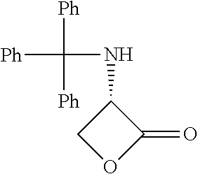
[Ph]C([Ph])([Ph])NC1COC1=O
